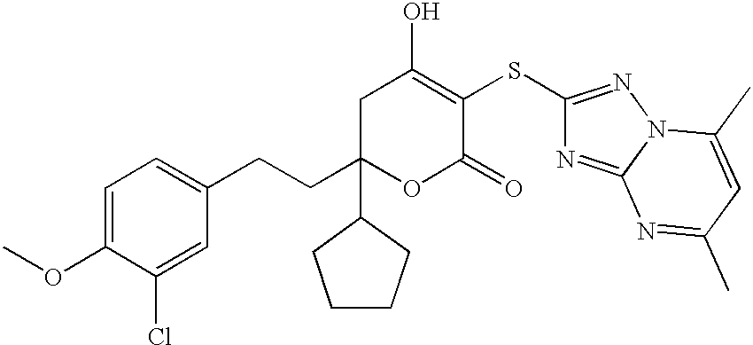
C1C(CCC2=CC=C(OC)C(Cl)=C2)(C2CCCC2)OC(=O)C(SC2=NN3C(=N2)N=C(C)C=C3C)=C1O
